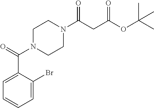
C1(C(=O)N2CCN(C(CC(OC(C)(C)C)=O)=O)CC2)=CC=CC=C1Br
